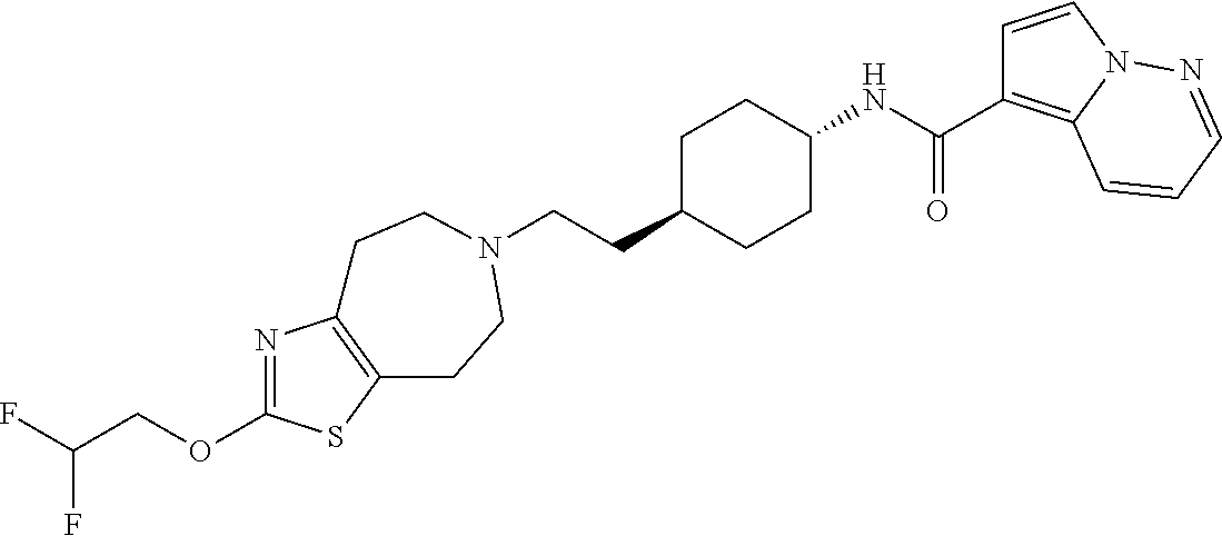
C(CC1CCC(NC(=O)C2=C3N(C=C2)N=CC=C3)CC1)N1CCC2=C(N=C(OCC(F)F)S2)CC1
